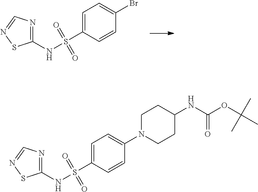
N(S(=O)(=O)C1=CC=C(Br)C=C1)C1=NC=NS1.N(S(=O)(=O)C1=CC=C(N2CCC(NC(OC(C)(C)C)=O)CC2)C=C1)C1=NC=NS1
